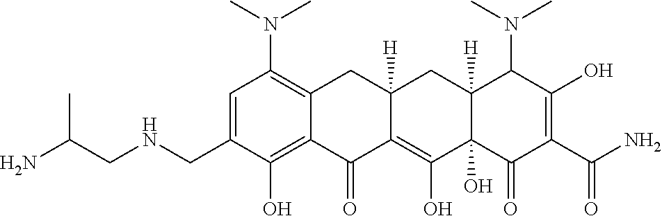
C1=C(CNCC(C)N)C(O)=C2C(=C1N(C)C)CC1([H])C(=C(O)C3(O)C([H])(C1)C(N(C)C)C(O)=C(C(N)=O)C3=O)C2=O
